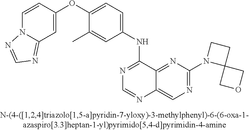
C1=CC(OC2=CC=C(NC3=NC=NC4=CN=C(N5C6(CC5)COC6)N=C34)C=C2C)=CC2=NC=NN12
